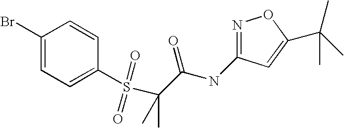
C1(Br)=CC=C(S(C(C(NC2=NOC(C(C)(C)C)=C2)=O)(C)C)(=O)=O)C=C1
